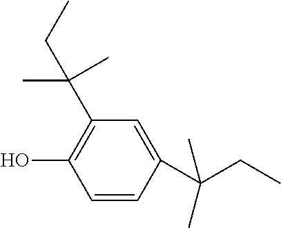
C1=CC(C(CC)(C)C)=CC(C(C)(CC)C)=C1O
